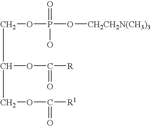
C(C(OC(=O)[R])COC(=O)[R1])OP(=O)(O)O[CH2CH2N(CH3)3]
